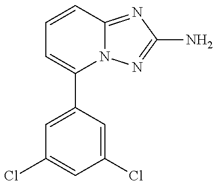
C1=C(C2=CC=CC3=NC(N)=NN23)C=C(Cl)C=C1Cl
